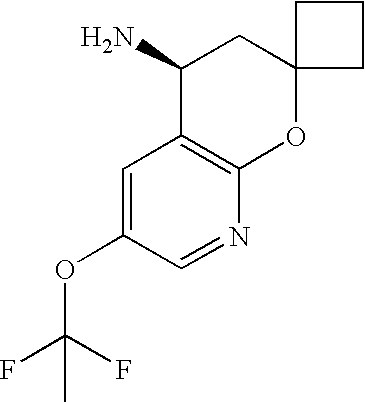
C1=C(OC(C)(F)F)C=NC2=C1C(N)CC1(O2)CCC1
